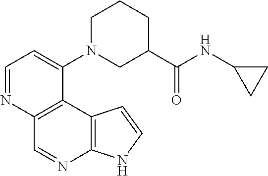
C1=NC2=C(C(N3CC(C(NC4CC4)=O)CCC3)=C1)C1=C(N=C2)NC=C1
